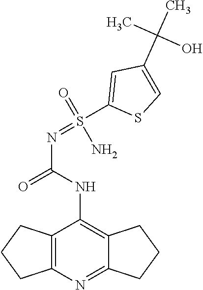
C12=C(N=C3C(=C1NC(N=S(C1=CC(C(C)(C)O)=CS1)(N)=O)=O)CCC3)CCC2
